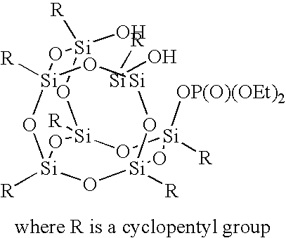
[Si]1(O)([R])O[Si]2([R])O[Si]([OP(O)(OEt)2])([R])O[Si]3([R])O[Si]O[Si]([R])(O[Si]([R])(O3)O2)O1.[Si]([R])O
